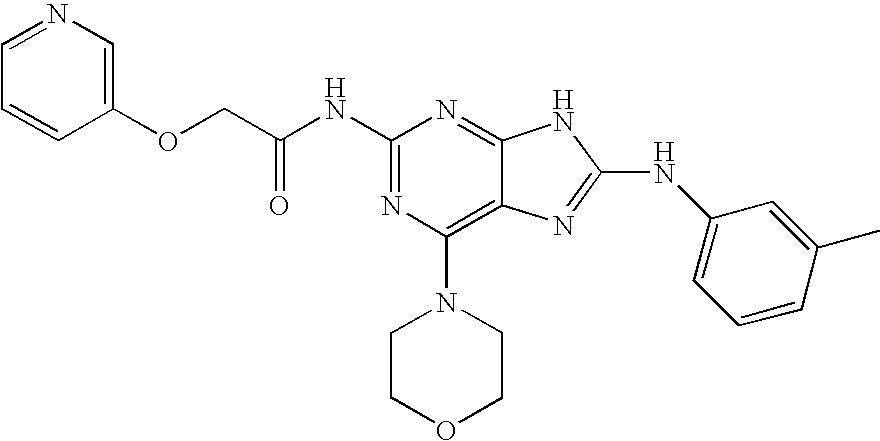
O(CC(NC1=NC(N2CCOCC2)=C2C(=N1)NC(NC1=CC=CC(C)=C1)=N2)=O)C1=CN=CC=C1
